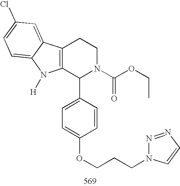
C12=C(C(C3=CC=C(OCCCN4N=NC=C4)C=C3)N(C(OCC)=O)CC1)N([H])C1=CC=C(Cl)C=C21
